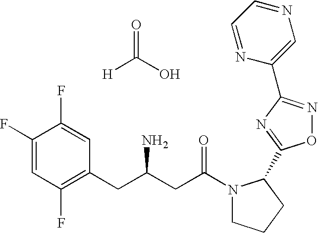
C1(F)=CC(F)=C(CC(CC(N2CCCC2C2=NC(C3=CN=CC=N3)=NO2)=O)N)C=C1F.O=C(O)[H]
